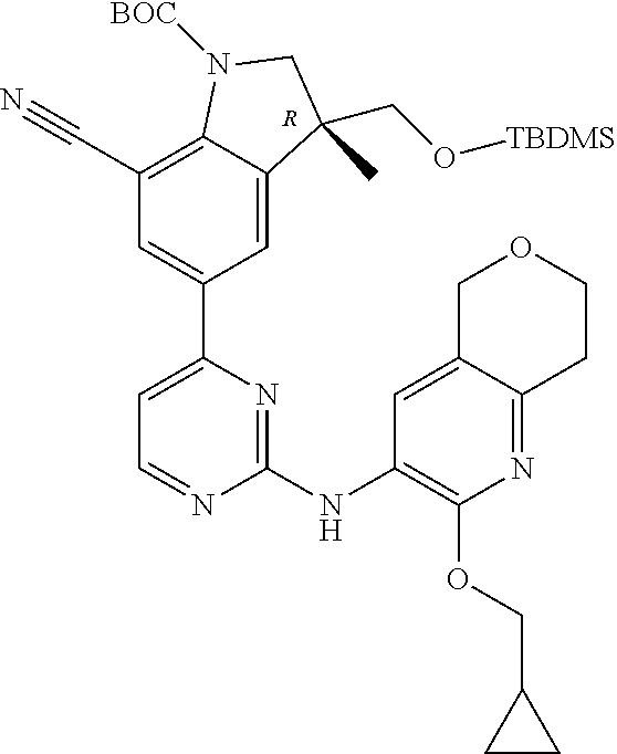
C1=C(C2=CC(C#N)=C3C(=C2)C(C)(CO[TBDMS])CN3[BOC])N=C(NC2=C(OCC3CC3)N=C3C(=C2)COCC3)N=C1.[R]
